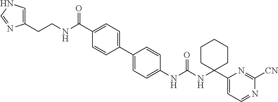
C1=C(C2=CC=C(C(NCCC3=CNC=N3)=O)C=C2)C=CC(NC(NC2(C3=CC=NC([CN])=N3)CCCCC2)=O)=C1
